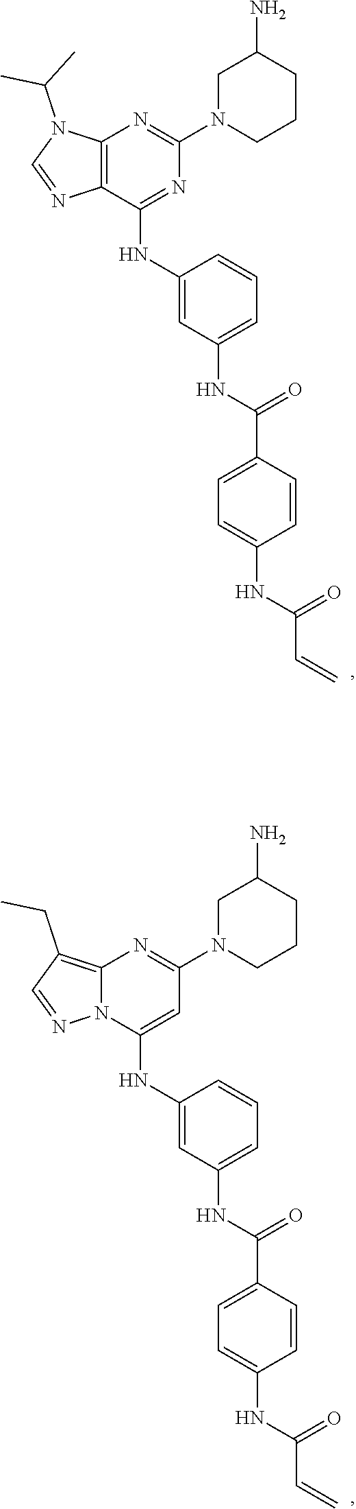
C12=C(CC)C=NN1C(NC1=CC(NC(=O)C3=CC=C(NC(C=C)=O)C=C3)=CC=C1)=CC(N1CC(N)CCC1)=N2.C12=C(C(NC3=CC(NC(=O)C4=CC=C(NC(C=C)=O)C=C4)=CC=C3)=NC(N3CC(N)CCC3)=N1)N=CN2C(C)C
